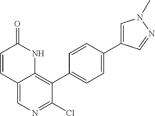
C12=CN=C(Cl)C(C3=CC=C(C4=CN(C)N=C4)C=C3)=C1NC(=O)C=C2
